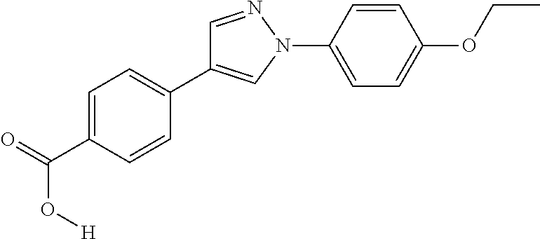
C1=C(C(=O)O[H])C=CC(C2=CN(C3=CC=C(OCC)C=C3)N=C2)=C1
